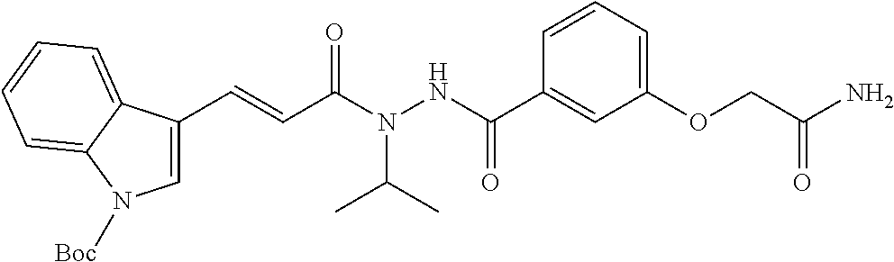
C1=CC=C(OCC(N)=O)C=C1C(NN(C(C=CC1=CN([Boc])C2=CC=CC=C12)=O)C(C)C)=O
